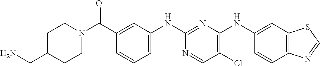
C1(C(N2CCC(CN)CC2)=O)=CC(NC2=NC(NC3=CC4=C(C=C3)N=CS4)=C(Cl)C=N2)=CC=C1
